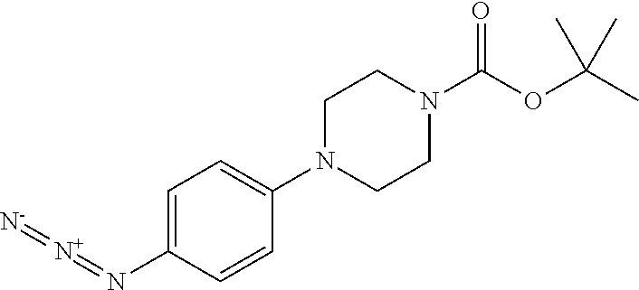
C1=C(N=[N+]=[N-])C=CC(N2CCN(C(OC(C)(C)C)=O)CC2)=C1
